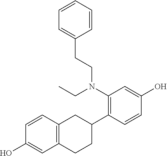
C1(N(CC)CCC2=CC=CC=C2)=C(C2CC3=C(CC2)C=C(O)C=C3)C=CC(O)=C1
